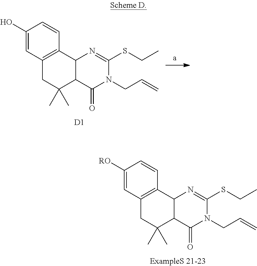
C1(O)=CC2=C(C=C1)C1C(C(C)(C)C2)C(=O)N(CC=C)C(SCC)=N1.[D1].C1([RO])=CC2=C(C=C1)C1C(C(C)(C)C2)C(=O)N(CC=C)C(SCC)=N1
